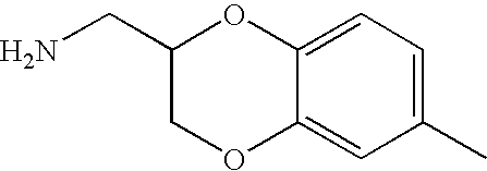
C1=C2C(=CC(C)=C1)OCC(CN)O2
